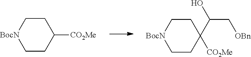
[BocN]1CCC([CO2Me])CC1.[BocN]1CCC([CO2Me])(C(C[OBn])O)CC1
